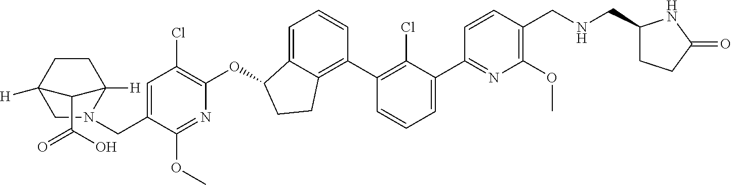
N1=C(C2=CC=CC(C3=C4C(=CC=C3)C(OC3=C(Cl)C=C(CN5CC6([H])CCC5([H])C6C(=O)O)C(OC)=N3)CC4)=C2Cl)C=CC(CNCC2CCC(=O)N2)=C1OC
